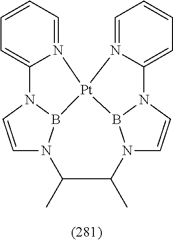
C1=CC=N2C(=C1)N1C=CN3B1[Pt]21N2=CC=CC=C2N2B1N(C=C2)C(C)C3C
